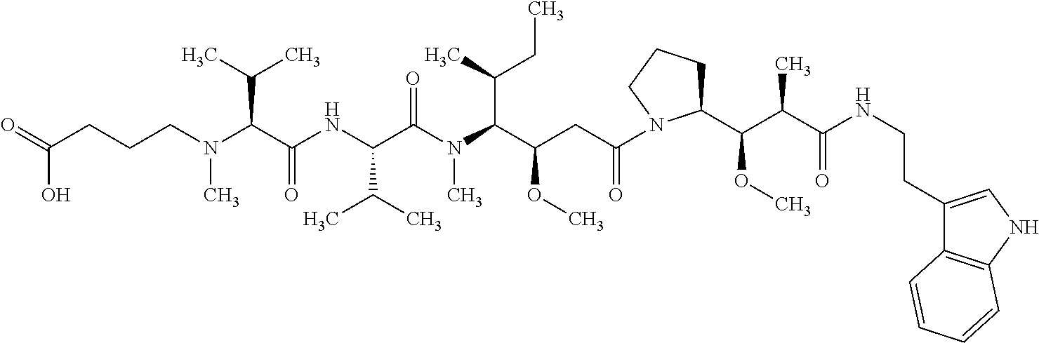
C(CCCN(C(C(NC(C(N(C(C(CC(=O)N1C(C(C(C(NCCC2=CNC3=C2C=CC=C3)=O)C)OC)CCC1)OC)C(C)CC)C)=O)C(C)C)=O)C(C)C)C)(=O)O
